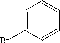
C1=C(Br)C=CC=C1
